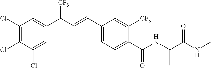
C1(Cl)=C(Cl)C(Cl)=CC(C(C=CC2=CC=C(C(NC(C(NC)=O)C)=O)C([CF3])=C2)[CF3])=C1
